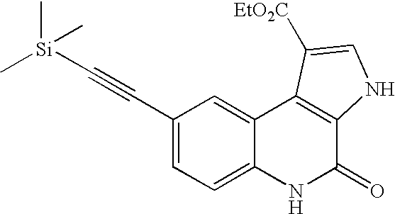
C1(C#C[Si](C)(C)C)=CC=C2C(=C1)C1=C(C(=O)N2)NC=C1[EtO2C]
